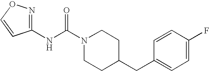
N(C(N1CCC(CC2=CC=C(F)C=C2)CC1)=O)C1=NOC=C1
